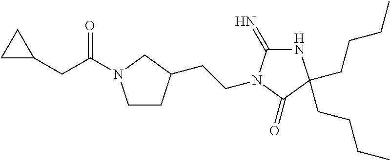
C1C(CC(=O)N2CCC(CCN3C(=N)NC(CCCC)(CCCC)C3=O)C2)C1
